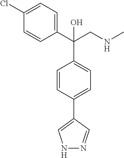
C1=C(Cl)C=CC(C(CNC)(C2=CC=C(C3=CNN=C3)C=C2)O)=C1
